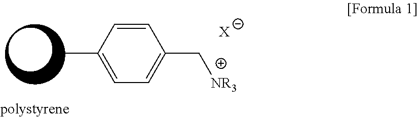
C1=CC(C)=CC=C1C[NR3].[X]
